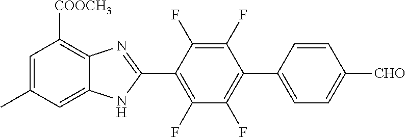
C1=C(C)C=C2C(=C1[COOCH3])N=C(C1=C(F)C(F)=C(C3=CC=C([CHO])C=C3)C(F)=C1F)N2
